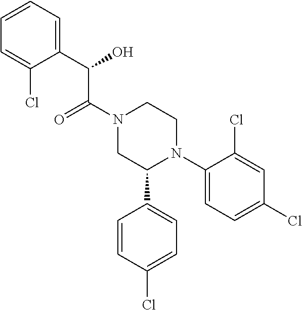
C1(N2CCN(C(C(C3=CC=CC=C3Cl)O)=O)CC2C2=CC=C(Cl)C=C2)=CC=C(Cl)C=C1Cl
